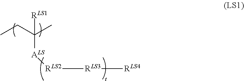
CCC(C)([ALS][RLS2][RLS3][RLS4])[RLS1]
